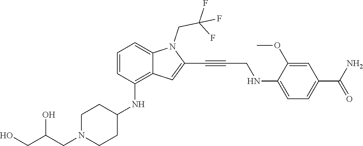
C1=C(NCC#CC2=CC3=C(NC4CCN(CC(CO)O)CC4)C=CC=C3N2CC(F)(F)F)C(OC)=CC(C(N)=O)=C1
